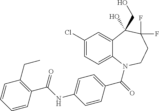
C12=CC(Cl)=CC=C1N(C(=O)C1=CC=C(NC(C3=C(CC)C=CC=C3)=O)C=C1)CCC(F)(F)C2(CO)O
